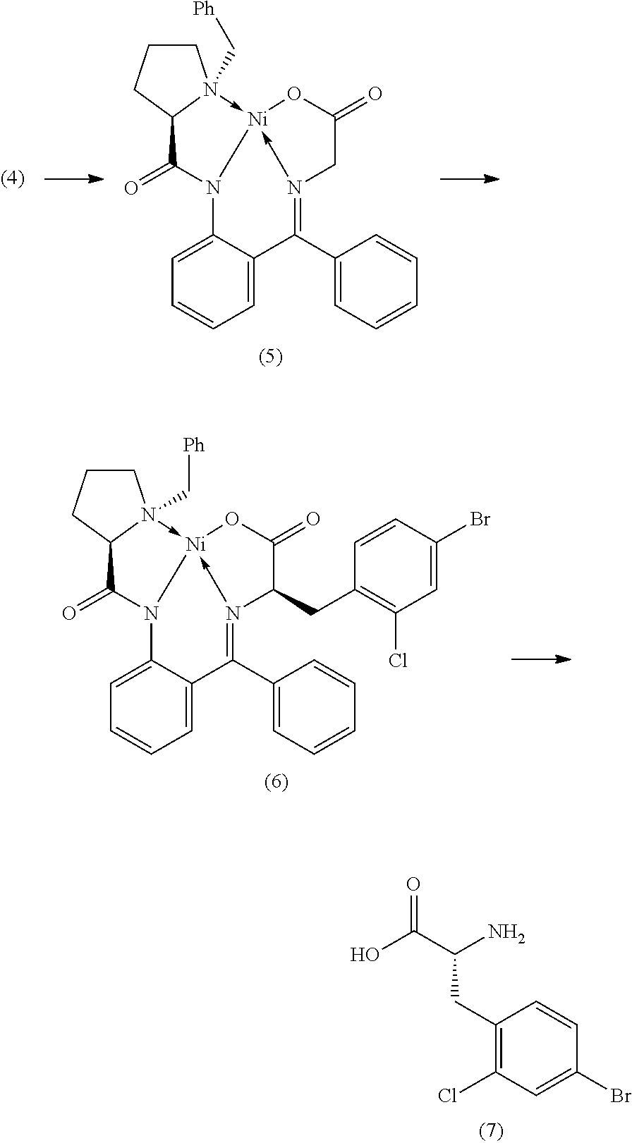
N12->[Ni]3(-N4(C[Ph])C(C(=O)N3C3=CC=CC=C3C=1C1=CC=CC=C1)CCC4)OC(=O)C2.N12->[Ni]3(-N4(C[Ph])C(C(=O)N3C3=CC=CC=C3C=1C1=CC=CC=C1)CCC4)OC(=O)C2CC1=C(Cl)C=C(Br)C=C1.O=C(C(N)CC1=C(Cl)C=C(Br)C=C1)O
